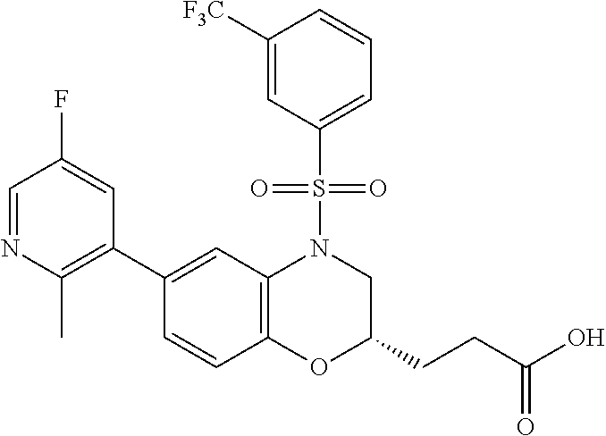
C1(C2=C(C)N=CC(F)=C2)=CC2=C(C=C1)OC(CCC(O)=O)CN2S(C1=CC=CC([F3C])=C1)(=O)=O
